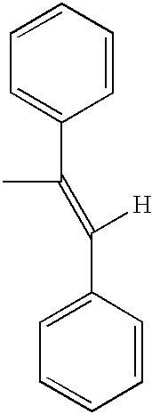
CC(C1=CC=CC=C1)=C([H])C1=CC=CC=C1
